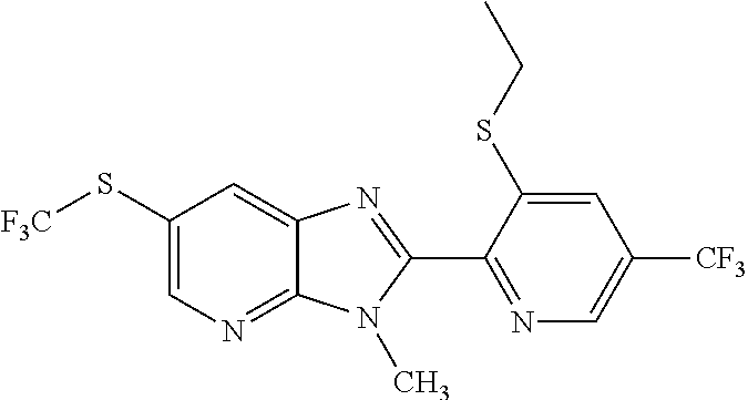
C1(S[F3C])=CN=C2C(=C1)N=C(C1=NC=C([CF3])C=C1SCC)N2C
